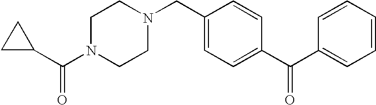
C1(C(N2CCN(CC3=CC=C(C(=O)C4=CC=CC=C4)C=C3)CC2)=O)CC1
